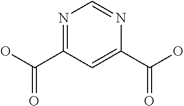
N1=C(C(O)=O)C=C(C(O)=O)N=C1
